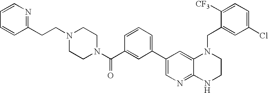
C1(C2=CN=C3C(=C2)N(CC2=CC(Cl)=CC=C2[CF3])CCN3)=CC=CC(C(N2CCN(CCC3=NC=CC=C3)CC2)=O)=C1
